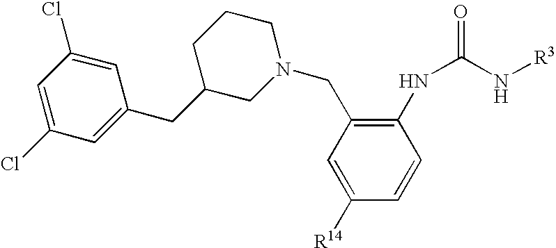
C1([R14])=CC(CN2CCCC(CC3=CC(Cl)=CC(Cl)=C3)C2)=C(NC(N[R3])=O)C=C1
